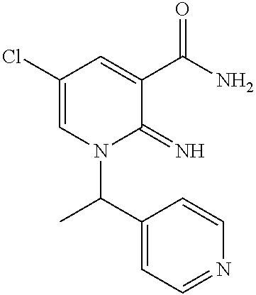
C1(Cl)=CN(C(C)C2=CC=NC=C2)C(=N)C(C(N)=O)=C1
